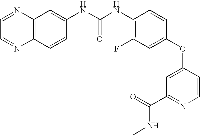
C1=NC2=C(N=C1)C=CC(NC(NC1=C(F)C=C(OC3=CC(C(=O)NC)=NC=C3)C=C1)=O)=C2
